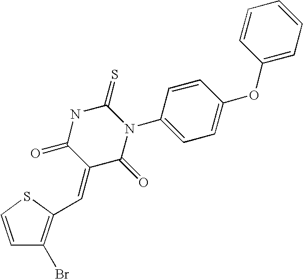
C1=CSC(C=C2C(=O)N(C3=CC=C(OC4=CC=CC=C4)C=C3)C(=S)NC2=O)=C1Br
